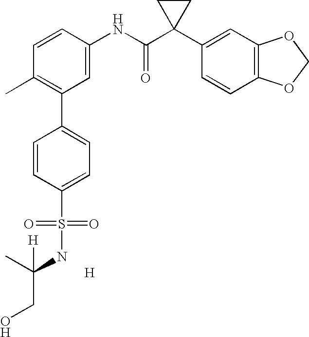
C1=CC(NC(C2(C3=CC4=C(C=C3)OCO4)CC2)=O)=CC(C2=CC=C(S(=O)(=O)NC(C)([H])CO)C=C2)=C1C.[H]
